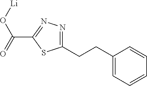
C1(CCC2=CC=CC=C2)=NN=C(C(=O)O[Li])S1
